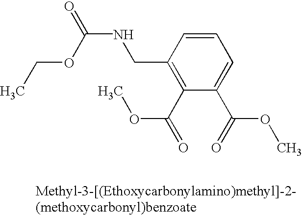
C1(CNC(OCC)=O)=C(C(=O)OC)C(C(OC)=O)=CC=C1
